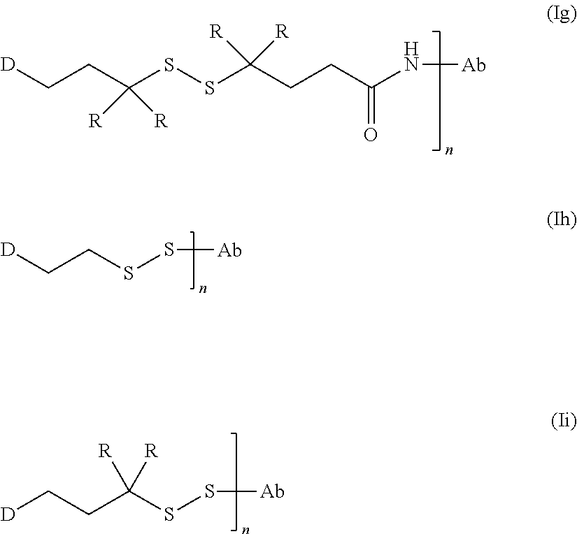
[D]CCC(SSC(CCC(N[Ab])=O)([R])[R])([R])[R].[D]CCC(SS[Ab])([R])[R].[D]CCSS[Ab]
